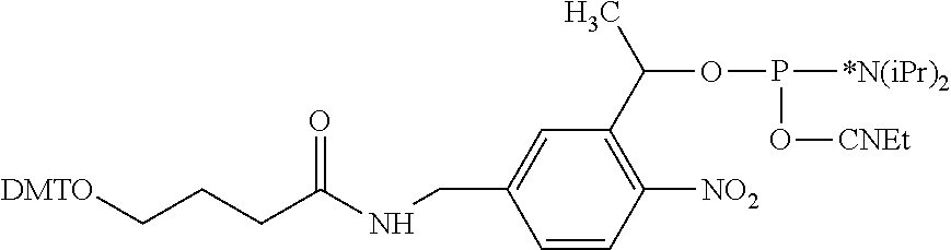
C1=CC([NO2])=C(C(C)OP(O[CNEt])[*N(iPr)2])C=C1CNC(CCC[DMTO])=O
